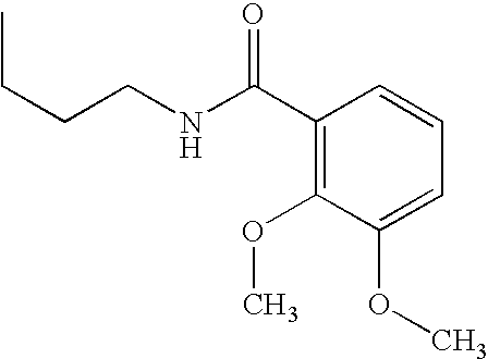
C1(C(NCCCC)=O)=C(OC)C(OC)=CC=C1
